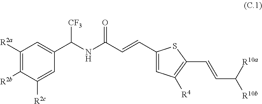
C1([R2b])=C([R2a])C=C(C(NC(C=CC2=CC([R4])=C(C=CC([R10b])[R10a])S2)=O)[CF3])C=C1[R2c]
